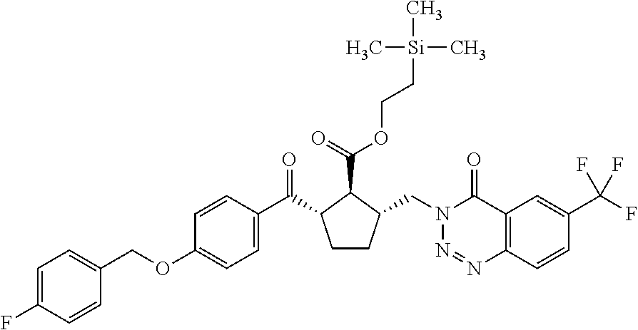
C1(OCC2=CC=C(F)C=C2)=CC=C(C(C2CCC(CN3N=NC4=C(C3=O)C=C(C(F)(F)F)C=C4)C2C(=O)OCC[Si](C)(C)C)=O)C=C1
